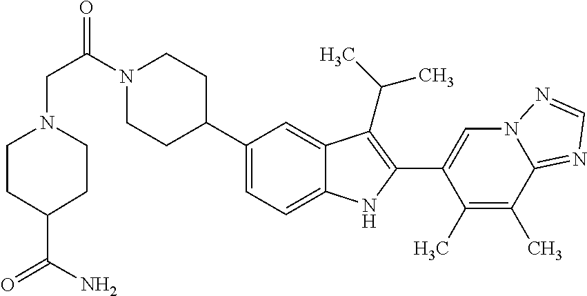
N1(C(CN2CCC(C(N)=O)CC2)=O)CCC(C2=CC=C3C(=C2)C(C(C)C)=C(C2=CN4C(=NC=N4)C(C)=C2C)N3)CC1
